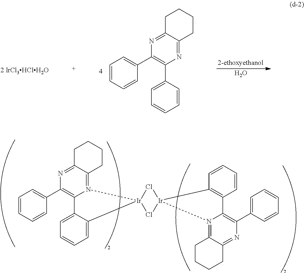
C1=CC=CC(C2=C3N(=C4C(=N2)CCCC4)[Ir]2(C4=CC=CC=C34)Cl[Ir]3(Cl2)C2=C(C4=C(C5=CC=CC=C5)N=C5C(=N34)CCCC5)C=CC=C2)=C1.C1=CC=CC(C2=C(C3=CC=CC=C3)N=C3C(=N2)CCCC3)=C1.O
